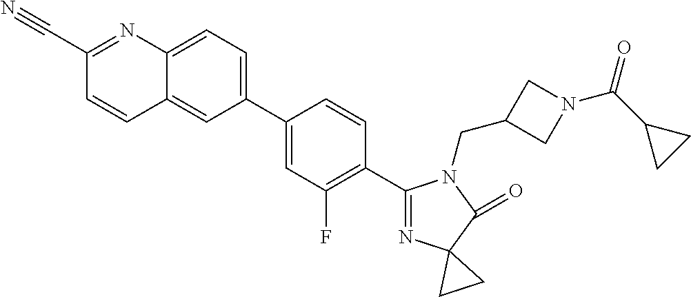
C12=CC=C(C3=CC(F)=C(C4=NC5(C(=O)N4CC4CN(C(C6CC6)=O)C4)CC5)C=C3)C=C1C=CC(C#N)=N2
